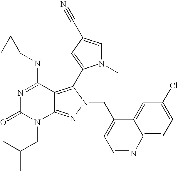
N1=C(NC2CC2)C2=C(C3=CC(C#N)=CN3C)N(CC3=CC=NC4=CC=C(Cl)C=C34)N=C2N(CC(C)C)C1=O
